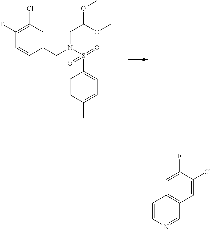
C1(F)=C(Cl)C=C(CN(S(=O)(=O)C2=CC=C(C)C=C2)CC(OC)OC)C=C1.C1=C(F)C(Cl)=CC2=C1C=CN=C2
